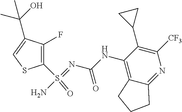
C1=C(C(O)(C)C)C(F)=C(S(=O)(=NC(NC2=C3C(=NC([CF3])=C2C2CC2)CCC3)=O)N)S1
